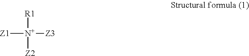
[Z1][N+]([Z3])([R1])[Z2]
